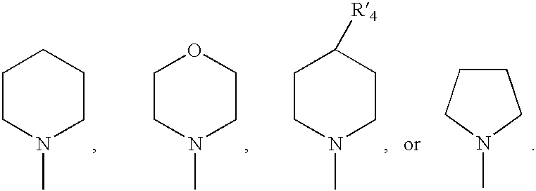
C1CN(C)CCC1.C1CN(C)CCO1.C1CN(C)CCC1[R4].C1CCN(C)C1
